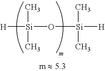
[H][Si](O[Si](C)(C)[H])(C)C
